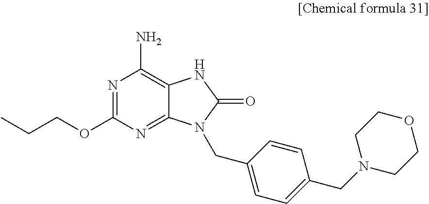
CCCOC1=NC(N)=C2C(=N1)N(CC1=CC=C(CN3CCOCC3)C=C1)C(=O)N2
